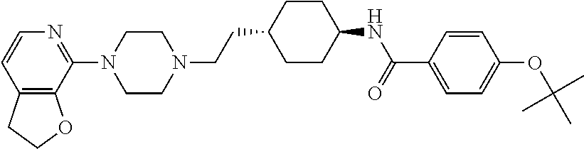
C12=C(C(N3CCN(CCC4CCC(NC(C5=CC=C(OC(C)(C)C)C=C5)=O)CC4)CC3)=NC=C1)OCC2
